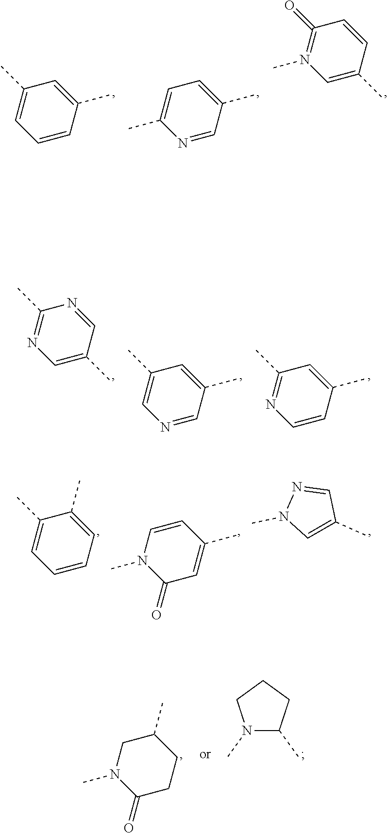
C1(C)=CC=CC(C)=C1.C1=C(C)N=CC(C)=C1.C1(=O)=N(C)C=C(C)C=C1.C1(C)=NC=C(C)C=N1.C1(C)=CN=CC(C)=C1.C1(C)=NC=CC(C)=C1.C1(C)=CC=CC=C1C.C1=CC(C)=CC(=O)N1C.C1=C(C)C=NN1C.C1N(C)C(=O)CCC1C.N1(C)C(C)CCC1
